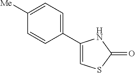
C1(C2=CC=C([Me])C=C2)=CSC(=O)N1
